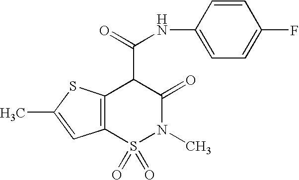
N(C(C1C(=O)N(C)S(=O)(=O)C2=C1SC(C)=C2)=O)C1=CC=C(F)C=C1
